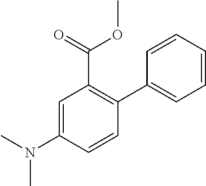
C1=C(N(C)C)C=CC(C2=CC=CC=C2)=C1C(OC)=O
